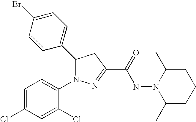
C1(C2N(C3=CC=C(Cl)C=C3Cl)N=C(C(=O)NN3C(C)CCCC3C)C2)=CC=C(Br)C=C1
